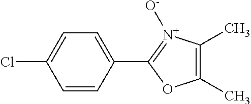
C1(C2=[N+]([O-])C(C)=C(C)O2)=CC=C(Cl)C=C1
